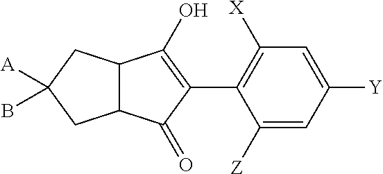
C12C(C(=O)C(C3=C([X])C=C([Y])C=C3[Z])=C1O)CC([A])(B)C2
